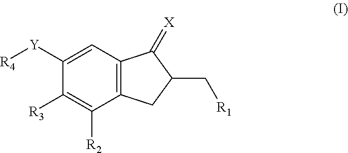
C1([Y][R4])=CC2=C(C([R2])=C1[R3])CC(C[R1])C2=[X]
